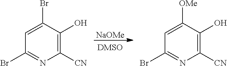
C1=C(Br)C(O)=C([CN])N=C1Br.C1=C([OMe])C(O)=C([CN])N=C1Br.[NaOMe]
